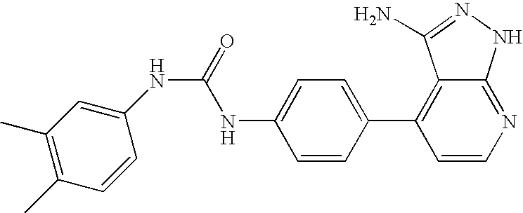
N(C(NC1=CC=C(C2=C3C(=NC=C2)NN=C3N)C=C1)=O)C1=CC(C)=C(C)C=C1
